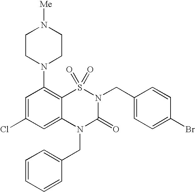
C1=C(Cl)C=C2C(=C1N1CCN([Me])CC1)S(=O)(=O)N(CC1=CC=C(Br)C=C1)C(=O)N2CC1=CC=CC=C1
